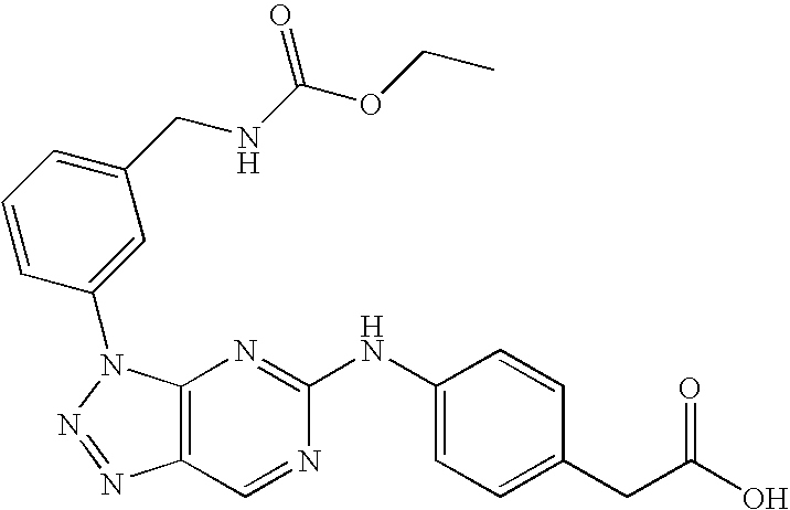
C12=C(N(C3=CC(CNC(OCC)=O)=CC=C3)N=N1)N=C(NC1=CC=C(CC(O)=O)C=C1)N=C2
